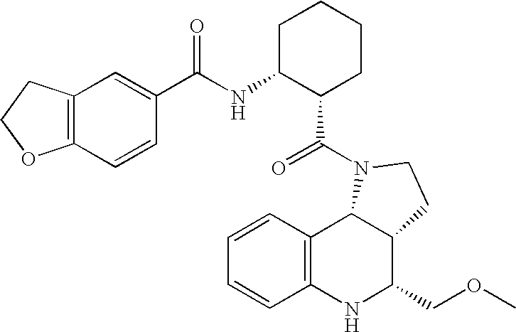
C1=CC2=C(C=C1)NC(COC)C1C2N(C(=O)C2CCCCC2NC(=O)C2=CC3=C(C=C2)OCC3)CC1
